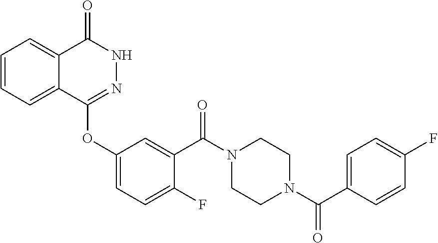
C1=CC=C2C(=C1)C(=O)NN=C2OC1=CC=C(F)C(C(N2CCN(C(=O)C3=CC=C(F)C=C3)CC2)=O)=C1
